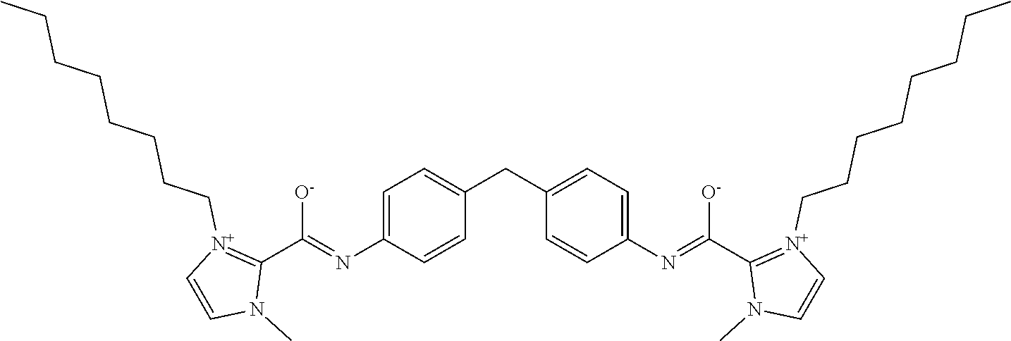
[O-]C(=NC1=CC=C(CC2=CC=C(N=C(C3=[N+](CCCCCCCC)C=CN3C)[O-])C=C2)C=C1)C1=[N+](CCCCCCCC)C=CN1C
